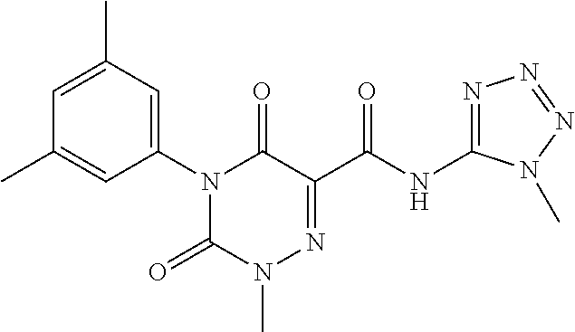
N1(C2=CC(C)=CC(C)=C2)C(=O)N(C)N=C(C(NC2=NN=NN2C)=O)C1=O
